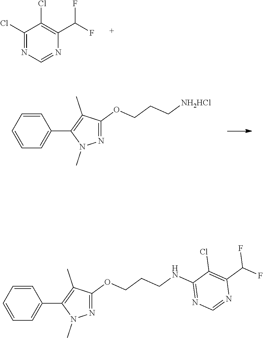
C1(Cl)=NC=NC(C(F)F)=C1Cl.N1=C(OCCC[NH2HCl])C(C)=C(C2=CC=CC=C2)N1C.N1=C(OCCCNC2=NC=NC(C(F)F)=C2Cl)C(C)=C(C2=CC=CC=C2)N1C
